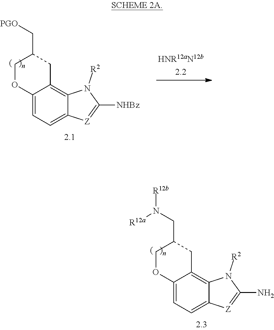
C12=CC=C3C(=C1CC(C[PGO])CO2)N([R2])C([NHBz])=[Z]3.C12=CC=C3C(=C1CC(CN([R12b])[R12a])CO2)N([R2])C(N)=[Z]3
